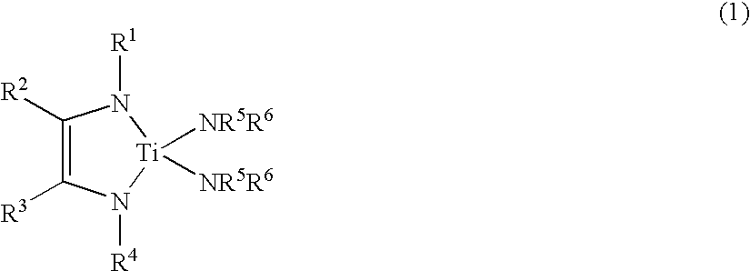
C1([R2])=C([R3])N([R4])[Ti]([NR5R6])([NR5R6])N1[R1]
